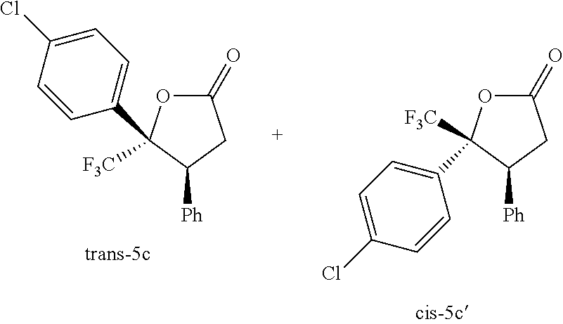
C1(=O)OC([F3C])(C2=CC=C(Cl)C=C2)C([Ph])C1.C1(=O)OC([F3C])(C2=CC=C(Cl)C=C2)C([Ph])C1
